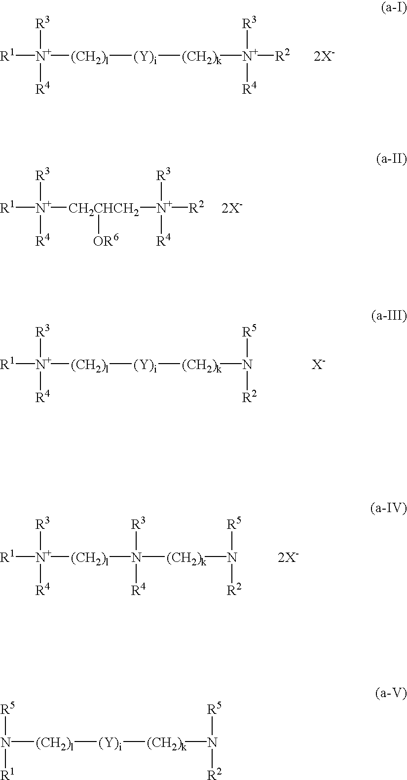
[R1][N+]([R3])([R4])[(CH2)l][(Y)i][(CH2)k][N+]([R3])([R4])[R2].[2X-].[R1][N+]([R3])([R4])[(CH2)l][(Y)i][(CH2)k]N([R5])[R2].[X-].N([R5])([R1])[(CH2)l][(Y)i][(CH2)k]N([R5])[R2].[R1][N+]([R3])([R4])[CH2CHCH2]([N+]([R3])([R4])[R2])[OR6].[2X-].[2X-].[R1][N+]([R3])([R4])[(CH2)l]N([R3])([R4])[(CH2)k]N([R5])[R2]
